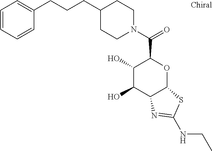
C1(O)C(O)C2C(OC1C(N1CCC(CCCC3=CC=CC=C3)CC1)=O)SC(NCC)=N2
